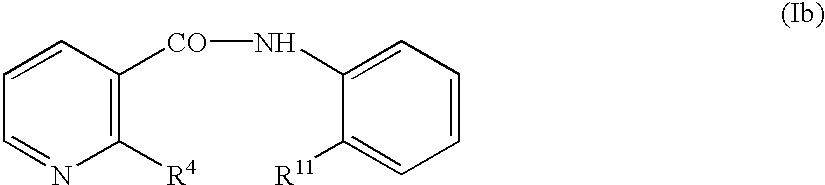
C1=NC([R4])=C([CO]NC2=CC=CC=C2[R11])C=C1
